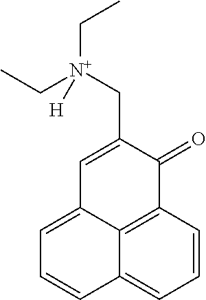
C1=CC2=C3C(=C1)C=CC=C3C=C(C[N+](CC)(CC)[H])C2=O
